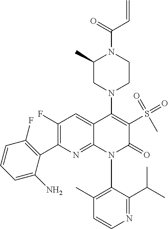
C1=CN=C(C(C)C)C(N2C(=O)C(S(=O)(=O)C)=C(N3CCN(C(C=C)=O)C(C)C3)C3=CC(F)=C(C4=C(F)C=CC=C4N)N=C23)=C1C
